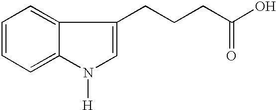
C1=CC=C2C(=C1)C(CCCC(=O)O)=CN2[H]
